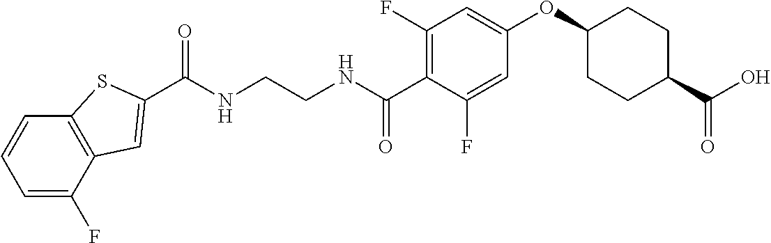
N(CCNC(C1=C(F)C=C(OC2CCC(C(O)=O)CC2)C=C1F)=O)C(=O)C1=CC2=C(C=CC=C2F)S1
